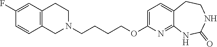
C1N(CCCCOC2=CC=C3C(=N2)NC(=O)NCC3)CCC2=C1C=CC(F)=C2
